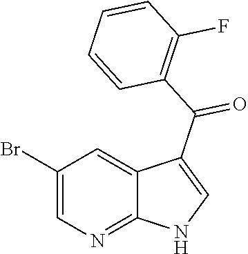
C1(Br)=CN=C2C(=C1)C(C(=O)C1=C(F)C=CC=C1)=CN2
